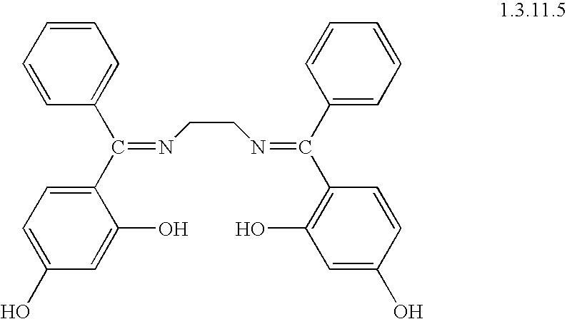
C1=C(C(C2=CC=C(O)C=C2O)=NCCN=C(C2=CC=CC=C2)C2=C(O)C=C(O)C=C2)C=CC=C1
